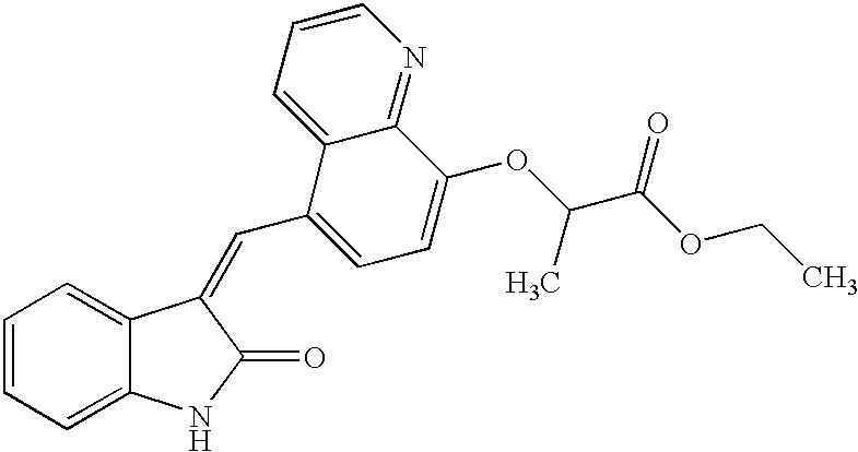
C1=CC=C2C(=C1)C(=CC1=CC=C(OC(C(OCC)=O)C)C3=NC=CC=C13)C(=O)N2
